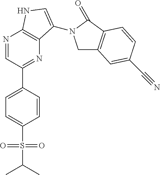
N1=CC(C2=CC=C(S(=O)(=O)C(C)C)C=C2)=NC2=C1NC=C2N1CC2=C(C1=O)C=CC(C#N)=C2
